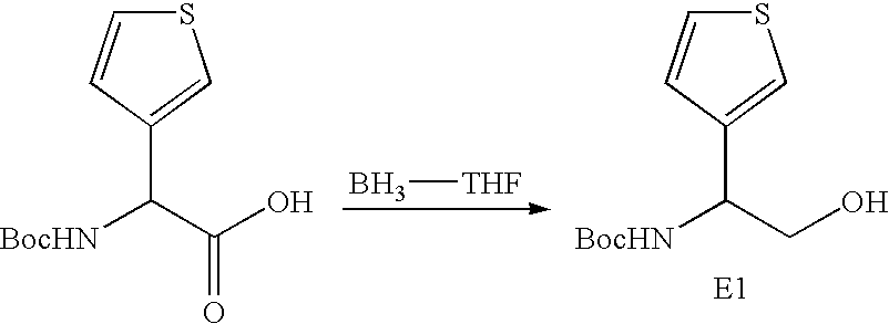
S1C=CC(C([BocHN])C(O)=O)=C1.B[THF].S1C=CC(C([BocHN])CO)=C1
